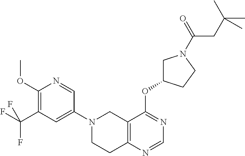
C12=C(N=CN=C1OC1CN(C(CC(C)(C)C)=O)CC1)CCN(C1=CC(C(F)(F)F)=C(OC)N=C1)C2
